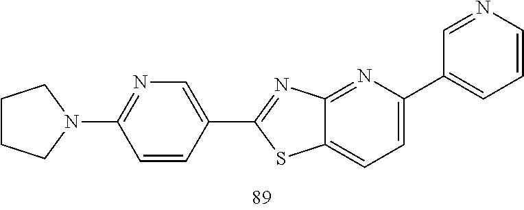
C1(C2=CC=CN=C2)=CC=C2C(=N1)N=C(C1=CN=C(N3CCCC3)C=C1)S2
